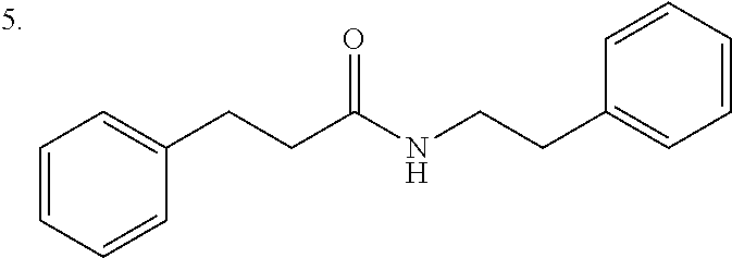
C1=CC=CC(CCC(NCCC2=CC=CC=C2)=O)=C1
